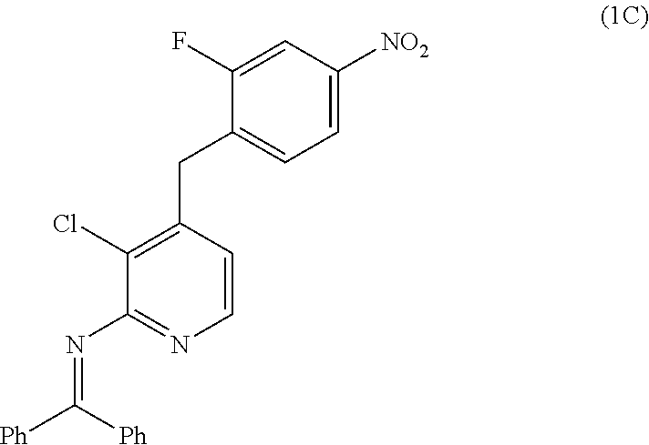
C1(Cl)=C(CC2=CC=C([NO2])C=C2F)C=CN=C1N=C([Ph])[Ph]
